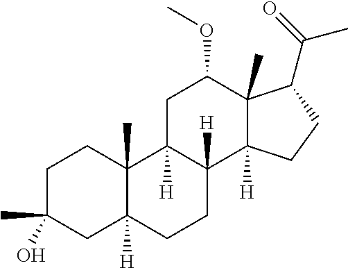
C1C(C)(O)CC2([H])C(C)(C1)C1([H])C([H])(CC2)C2([H])C(C)(C(OC)C1)C(C(C)=O)CC2
